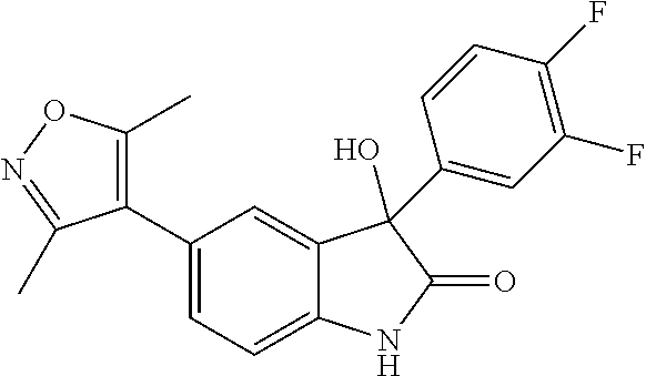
C1(C2=CC=C3C(=C2)C(O)(C2=CC(F)=C(F)C=C2)C(=O)N3)=C(C)ON=C1C
